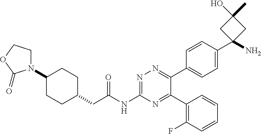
C1(N2CCOC2=O)CCC(CC(NC2=NN=C(C3=CC=C(C4(N)CC(O)(C)C4)C=C3)C(C3=C(F)C=CC=C3)=N2)=O)CC1
